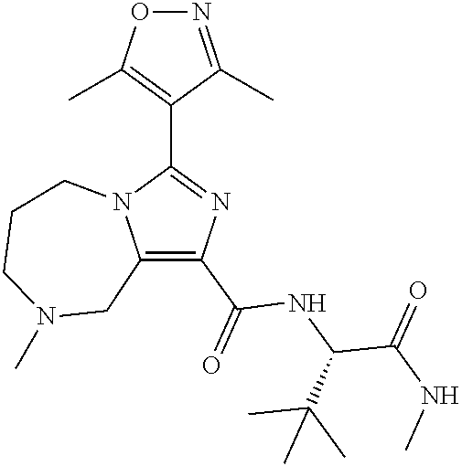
C1(C(=O)NC(C(NC)=O)C(C)(C)C)=C2N(C(C3=C(C)ON=C3C)=N1)CCCN(C)C2
